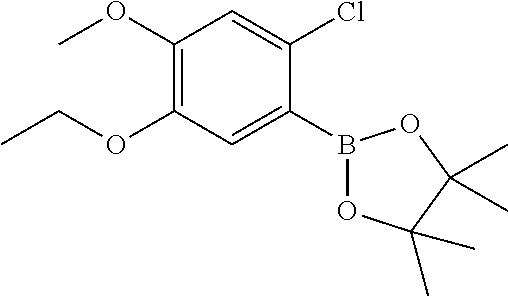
B1(C2=CC(OCC)=C(OC)C=C2Cl)OC(C)(C)C(C)(C)O1
